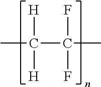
C(C(F)(F)C)([H])([H])C
